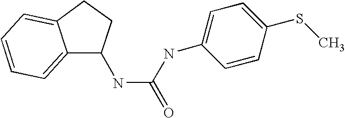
C12=CC=CC=C1CCC2NC(=O)NC1=CC=C(SC)C=C1
